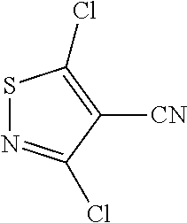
S1N=C(Cl)C([CN])=C1Cl
